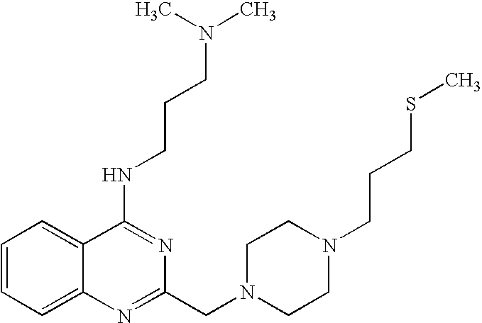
C1=CC=C2C(=C1)C(NCCCN(C)C)=NC(CN1CCN(CCCSC)CC1)=N2
